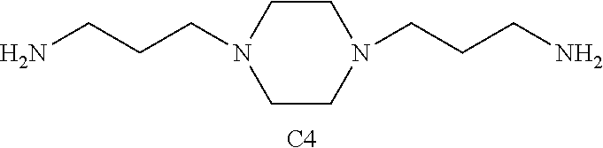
[C4].C(N1CCN(CCCN)CC1)CCN
